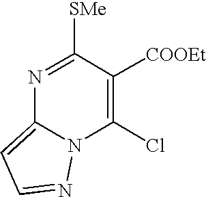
C1(Cl)=C([COOEt])C([SMe])=NC2=CC=NN12
